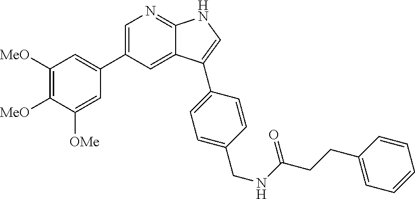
C1=C(C2=CC([MeO])=C([MeO])C([OMe])=C2)C=C2C(=N1)NC=C2C1=CC=C(CNC(CCC2=CC=CC=C2)=O)C=C1
